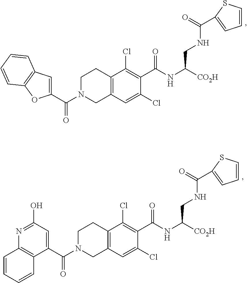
C12=C(C=C(Cl)C(C(=O)NC([CO2H])CNC(=O)C3=CC=CS3)=C1Cl)CN(C(C1=CC3=C(O1)C=CC=C3)=O)CC2.C12=C(C=C(Cl)C(C(=O)NC([CO2H])CNC(=O)C3=CC=CS3)=C1Cl)CN(C(=O)C1=CC(O)=NC3=C1C=CC=C3)CC2
